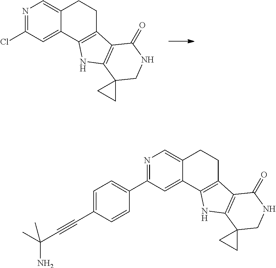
N1=C(Cl)C=C2C(=C1)CCC1=C2NC2=C1C(=O)NCC21CC1.N1=C(C2=CC=C(C#CC(C)(N)C)C=C2)C=C2C(=C1)CCC1=C2NC2=C1C(=O)NCC21CC1
